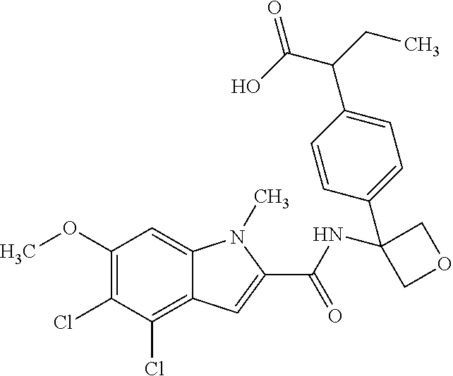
C1(OC)=C(Cl)C(Cl)=C2C(=C1)N(C)C(C(NC1(C3=CC=C(C(CC)C(O)=O)C=C3)COC1)=O)=C2
